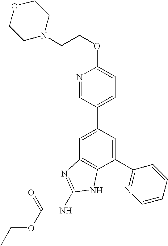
N1=CC(C2=CC3=C(C(C4=NC=CC=C4)=C2)NC(NC(OCC)=O)=N3)=CC=C1OCCN1CCOCC1
